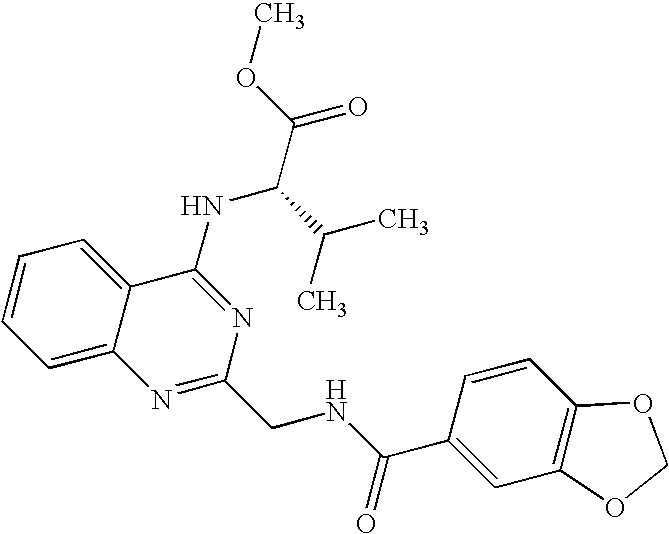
C1=CC=C2C(=C1)C(NC(C(C)C)C(=O)OC)=NC(CNC(=O)C1=CC3=C(C=C1)OCO3)=N2
